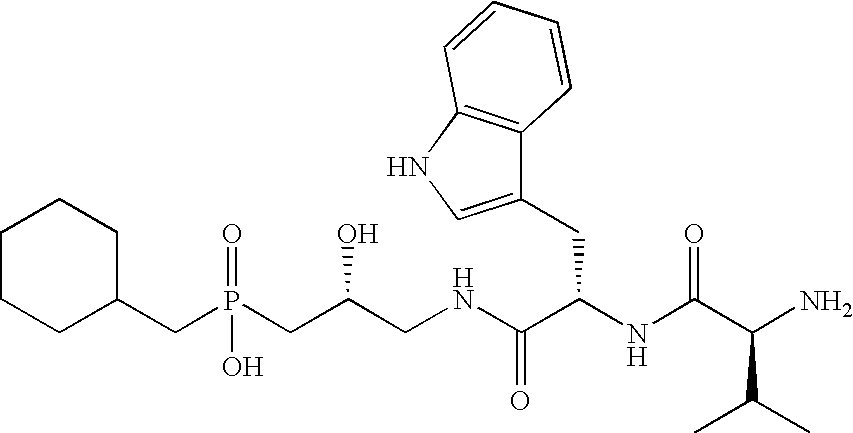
C1CCC(CP(CC(CNC(=O)C(NC(C(N)C(C)C)=O)CC2=CNC3=C2C=CC=C3)O)(O)=O)CC1
